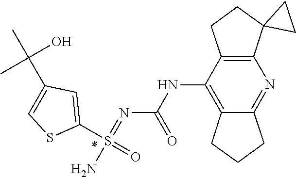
N(=S(C1=CC(C(C)(O)C)=CS1)(=O)N)C(=O)NC1=C2CCCC2=NC2=C1CCC21CC1
